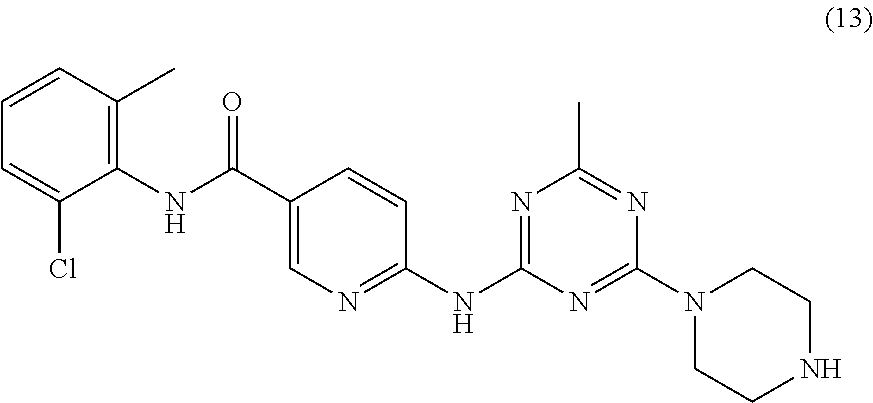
C1(C(NC2=C(C)C=CC=C2Cl)=O)=CN=C(NC2=NC(C)=NC(N3CCNCC3)=N2)C=C1
